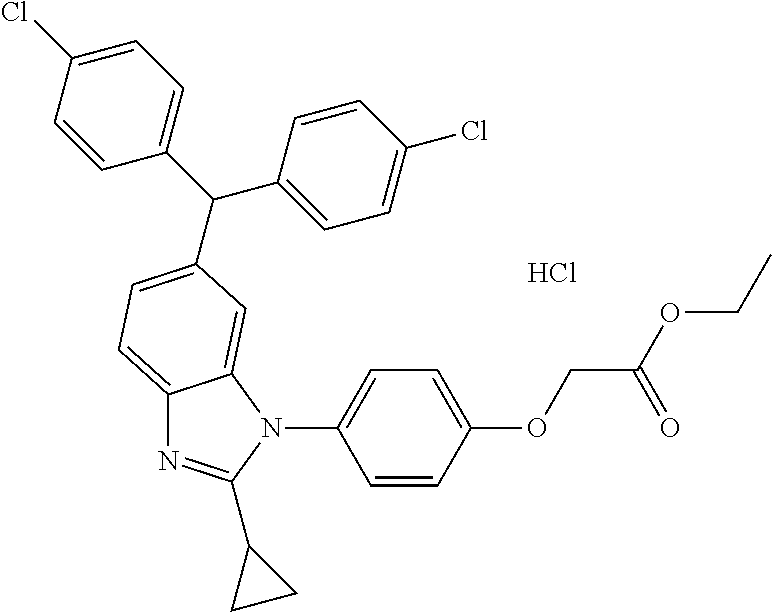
C1(N2C3=CC(C(C4=CC=C(Cl)C=C4)C4=CC=C(Cl)C=C4)=CC=C3N=C2C2CC2)=CC=C(OCC(=O)OCC)C=C1.Cl
